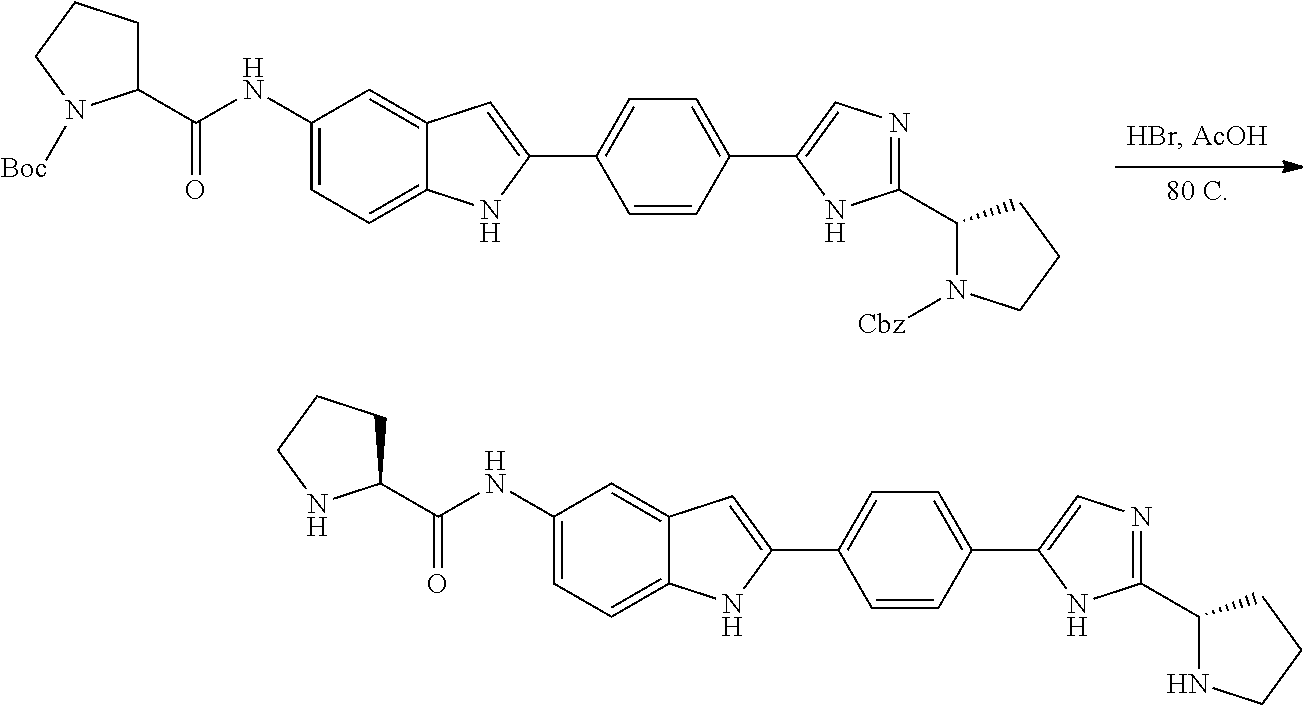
[80 C].C1(NC(C2CCCN2[Boc])=O)=CC=C2C(=C1)C=C(C1=CC=C(C3=CN=C(C4N([Cbz])CCC4)N3)C=C1)N2.C1(NC(C2CCCN2)=O)=CC=C2C(=C1)C=C(C1=CC=C(C3=CN=C(C4NCCC4)N3)C=C1)N2
